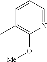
N1=CC=CC(C)=C1O[Me]
